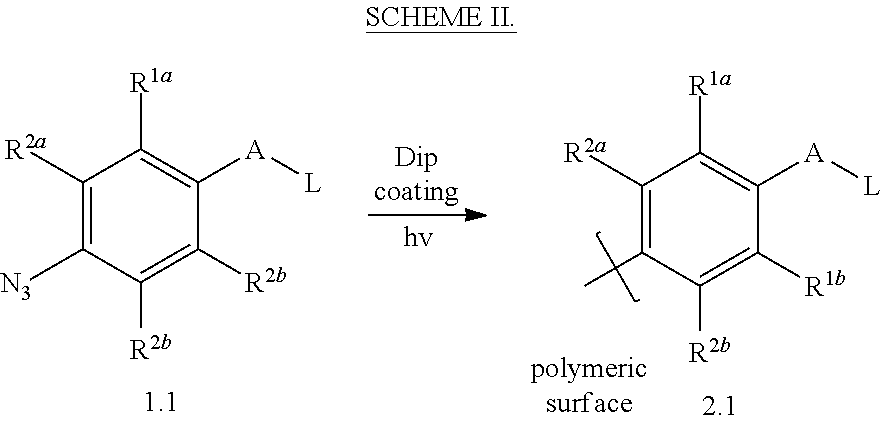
C1([R2a])=C([N3])C([R2b])=C([R2b])C([A][L])=C1[R1a].C1([R2a])=C(C)C([R2b])=C([R1b])C([A][L])=C1[R1a]
